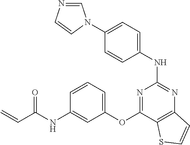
C1(N2C=NC=C2)=CC=C(NC2=NC3=C(C(OC4=CC=CC(NC(C=C)=O)=C4)=N2)SC=C3)C=C1
